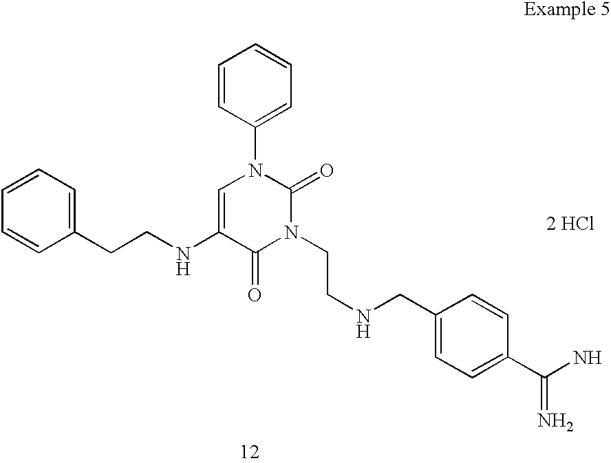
[2 HCl].C(NC1=CN(C2=CC=CC=C2)C(=O)N(CCNCC2=CC=C(C(N)=N)C=C2)C1=O)CC1=CC=CC=C1
